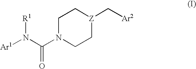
[Ar1]N(C(N1CC[Z](C[Ar2])CC1)=O)[R1]
